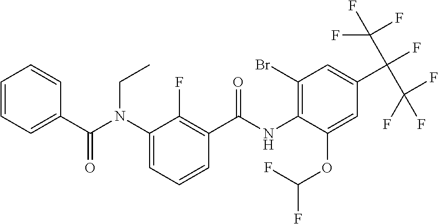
C1=CC=C(C(N(C2=CC=CC(C(NC3=C(Br)C=C(C(C(F)(F)F)(C(F)(F)F)F)C=C3OC(F)F)=O)=C2F)CC)=O)C=C1
